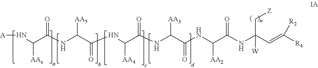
N(C(C(NC(C(NC(C(NC(C(NC(C(NC(C=C([R4])[R2])(C[Z])[W])=O)[AA2])=O)[AA3])=O)[AA4])=O)[AA5])=O)[AAx])[A]
